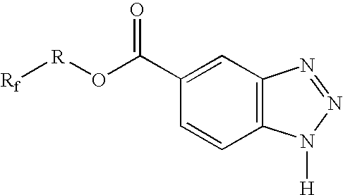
C12=C(C=C(C(O[R][Rf])=O)C=C1)N=NN2[H]
